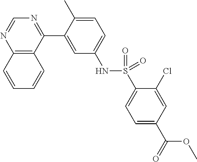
C12=C(C(C3=CC(NS(C4=CC=C(C(=O)OC)C=C4Cl)(=O)=O)=CC=C3C)=NC=N1)C=CC=C2
